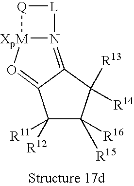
N12=C3C(=O[XpM]1[Q][L]2)C([R12])([R11])C([R15])([R16])C3([R13])[R14]
